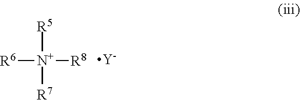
[R6][N+]([R5])([R7])[R8].[Y]
